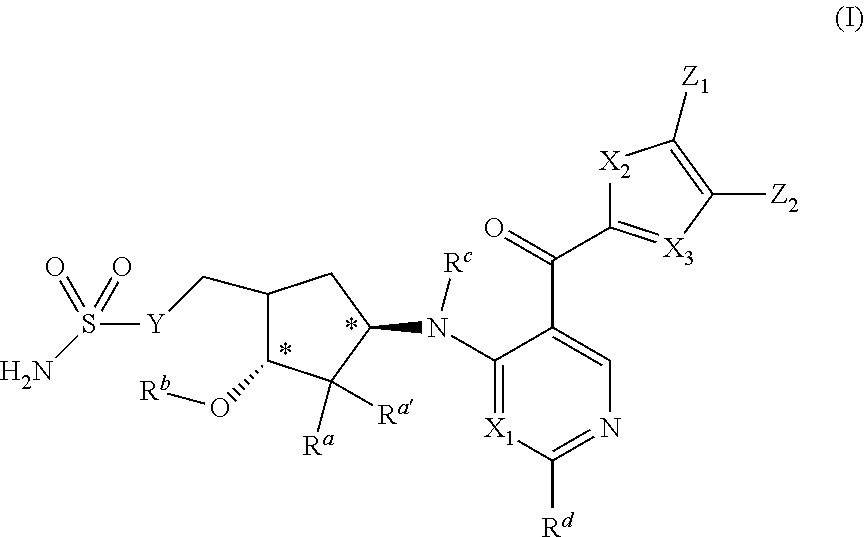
C1(C[Y]S(N)(=O)=O)C(O[Rb])C([Ra])([Ra])C(N(C2=[X1]C([Rd])=NC=C2C(=O)C2=[X3]C([Z2])=C([Z1])[X2]2)[Rc])C1
